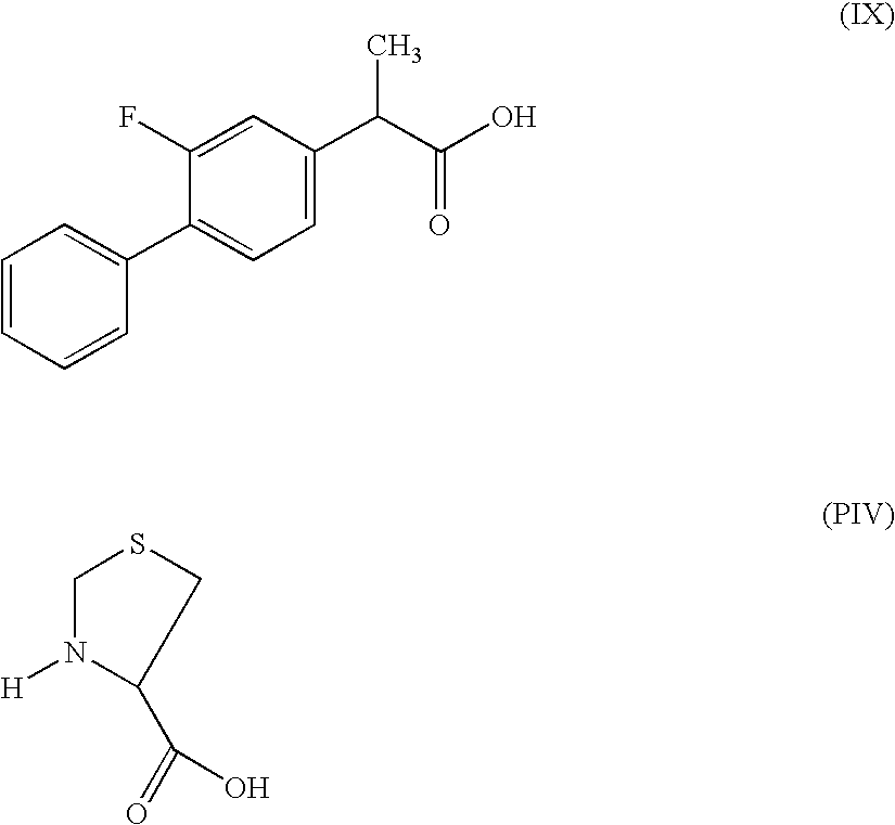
C1=CC=CC(C2=CC=C(C(C(O)=O)C)C=C2F)=C1.C1N([H])C(C(=O)O)CS1
